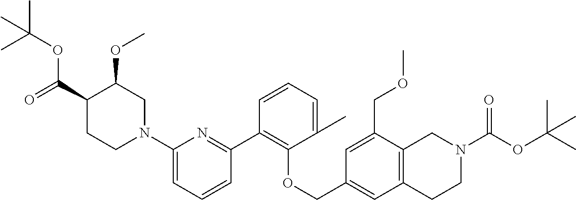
C1(C2=C(OCC3=CC4=C(C(COC)=C3)CN(C(OC(C)(C)C)=O)CC4)C(C)=CC=C2)=NC(N2CC(OC)C(C(=O)OC(C)(C)C)CC2)=CC=C1
